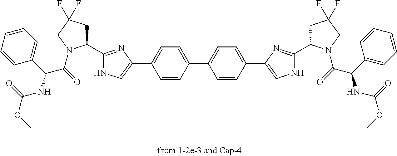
C1=CC=CC=C1C(NC(OC)=O)C(=O)N1C(C2=NC(C3=CC=C(C4=CC=C(C5=CNC(C6CC(F)(F)CN6C(=O)C(C6=CC=CC=C6)NC(OC)=O)=N5)C=C4)C=C3)=CN2)CC(F)(F)C1
